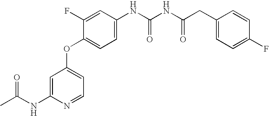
N(C1=CC(OC2=CC=C(NC(NC(CC3=CC=C(F)C=C3)=O)=O)C=C2F)=CC=N1)C(C)=O
